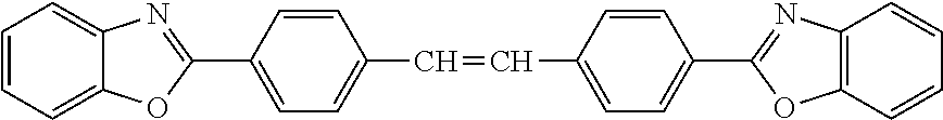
C1=CC=C2C(=C1)N=C(C1=CC=C(C=CC3=CC=C(C4=NC5=C(O4)C=CC=C5)C=C3)C=C1)O2
